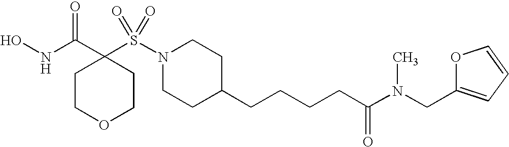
ONC(C1(S(N2CCC(CCCCC(N(CC3=CC=CO3)C)=O)CC2)(=O)=O)CCOCC1)=O
